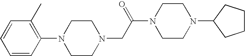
C1=CC(N2CCN(CC(N3CCN(C4CCCC4)CC3)=O)CC2)=C(C)C=C1
